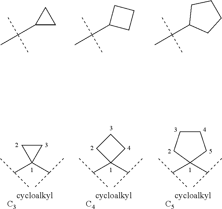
C1(C(C)(C)C)CC1.C1(C(C)(C)C)CCC1.C1(C(C)(C)C)CCCC1.C(C1(C(C)C)CC1)(C)C.[C3].C(C1(C(C)C)CCC1)(C)C.[C4].C(C1(C(C)C)CCCC1)(C)C.[C5]
